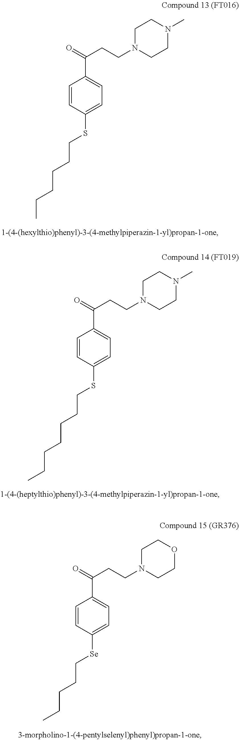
C1=CC(SCCCCCC)=CC=C1C(=O)CCN1CCN(C)CC1.C1=CC(SCCCCCCC)=CC=C1C(=O)CCN1CCN(C)CC1.C1=CC([Se]CCCCC)=CC=C1C(=O)CCN1CCOCC1
